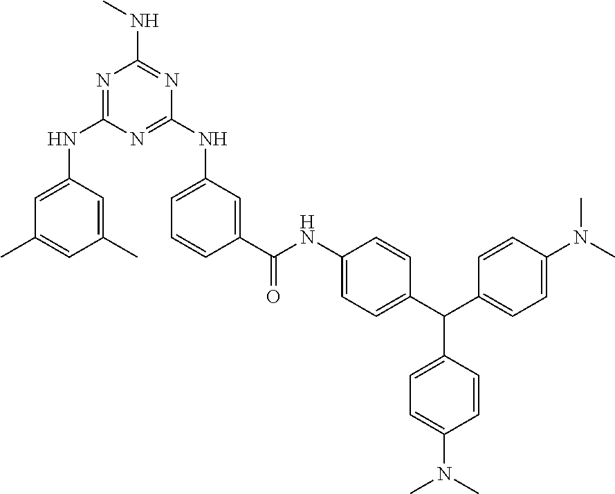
N1=C(NC2=CC(C)=CC(C)=C2)N=C(NC2=CC=CC(C(NC3=CC=C(C(C4=CC=C(N(C)C)C=C4)C4=CC=C(N(C)C)C=C4)C=C3)=O)=C2)N=C1NC
